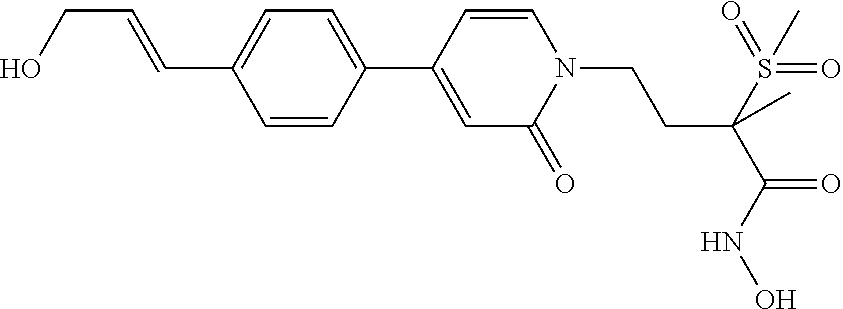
C1=CC(C2=CC(=O)N(CCC(C(=O)NO)(S(=O)(=O)C)C)C=C2)=CC=C1C=CCO
